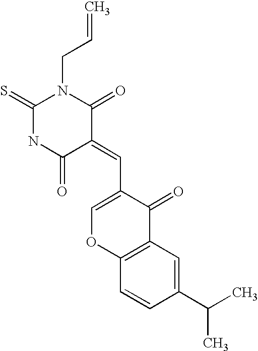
C1(=S)NC(=O)C(=CC2=COC3=C(C2=O)C=C(C(C)C)C=C3)C(=O)N1CC=C
